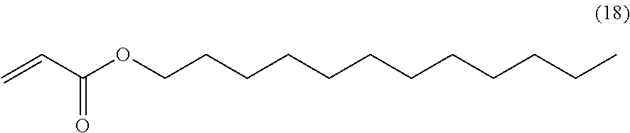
C(CCCOC(C=C)=O)CCCCCCCC
